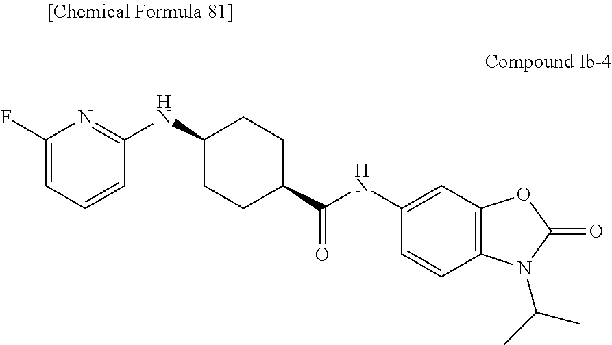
C1(NC2CCC(C(NC3=CC4=C(C=C3)N(C(C)C)C(=O)O4)=O)CC2)=NC(F)=CC=C1
